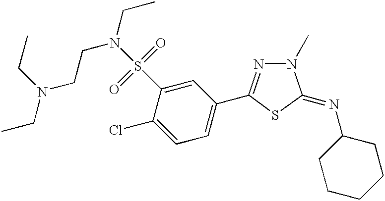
C1=C(Cl)C(S(N(CC)CCN(CC)CC)(=O)=O)=CC(C2=NN(C)C(=NC3CCCCC3)S2)=C1
